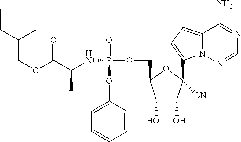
C1(O)C(O)C(C2=CC=C3N2N=CN=C3N)([CN])OC1COP(NC(C(OCC(CC)CC)=O)C)(=O)OC1=CC=CC=C1
